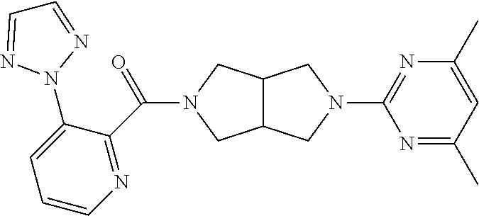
C12C(CN(C3=NC(C)=CC(C)=N3)C1)CN(C(=O)C1=NC=CC=C1N1N=CC=N1)C2
